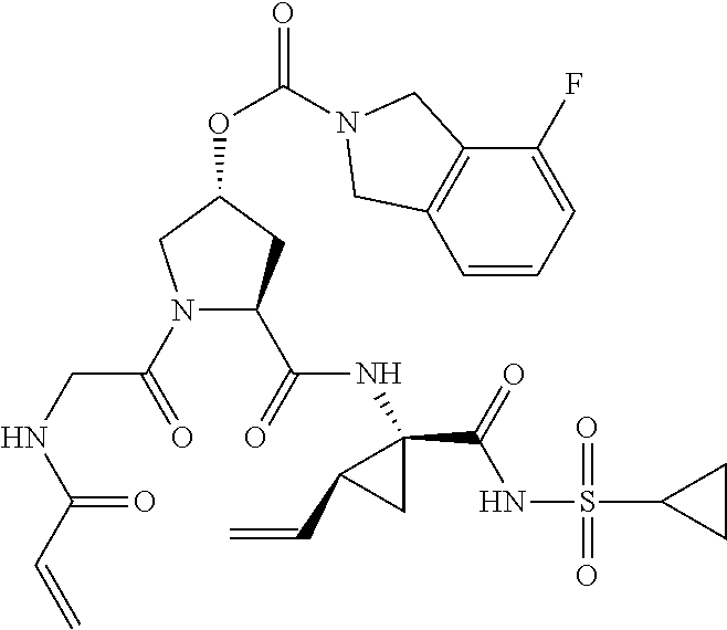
C1(C(=O)NC2(C(=O)NS(C3CC3)(=O)=O)C(C=C)C2)N(C(=O)CNC(C=C)=O)CC(OC(=O)N2CC3=C(C=CC=C3F)C2)C1
